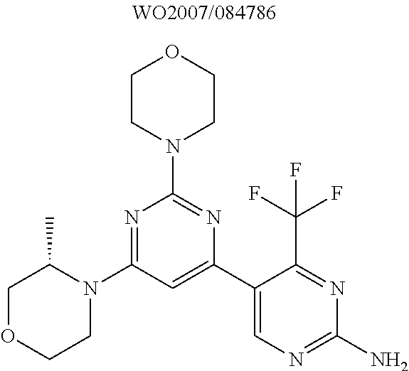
N1=C(N2C(C)COCC2)C=C(C2=CN=C(N)N=C2C(F)(F)F)N=C1N1CCOCC1
